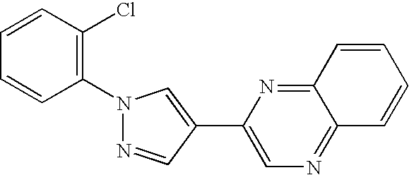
N1=CC(C2=CN=C3C(=N2)C=CC=C3)=CN1C1=C(Cl)C=CC=C1
